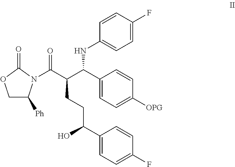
C1C([Ph])N(C(C(C(C2=CC=C([OPG])C=C2)NC2=CC=C(F)C=C2)CCC(C2=CC=C(F)C=C2)O)=O)C(=O)O1
